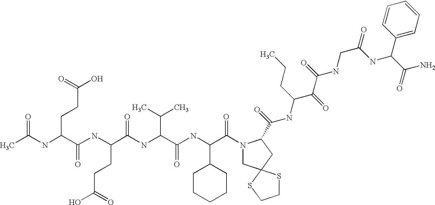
CC(NC(C(NC(CCC(=O)O)C(=O)NC(C(NC(C(=O)N1CC2(CC1C(=O)NC(CCC)C(C(NCC(=O)NC(C1=CC=CC=C1)C(N)=O)=O)=O)SCCS2)C1CCCCC1)=O)C(C)C)=O)CCC(O)=O)=O
